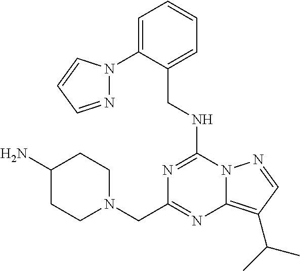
C1=C(CNC2=NC(CN3CCC(N)CC3)=NC3=C(C(C)C)C=NN32)C(N2N=CC=C2)=CC=C1
